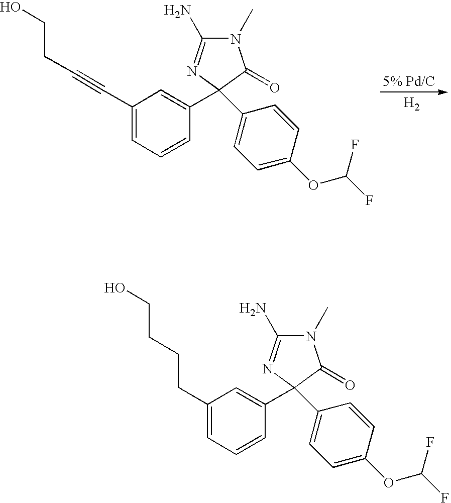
N1(C)C(N)=NC(C2=CC(C#CCCO)=CC=C2)(C2=CC=C(OC(F)F)C=C2)C1=O.[H2].N1(C)C(N)=NC(C2=CC(CCCCO)=CC=C2)(C2=CC=C(OC(F)F)C=C2)C1=O
